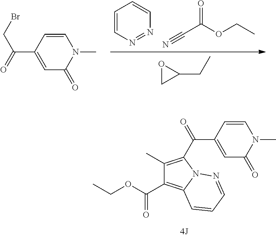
C1=C(C(=O)C2=C(C)C(C(OCC)=O)=C3N2N=CC=C3)C=CN(C)C1=O.C1=CN=NC=C1.N#CC(OCC)=O.O1CC1CC.C1=C(C(=O)CBr)C=CN(C)C1=O
